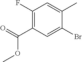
C1(F)=C(C(=O)OC)C=C(Br)C(C)=C1
